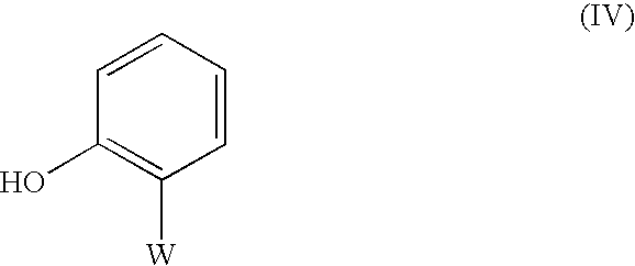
C1=CC=CC(O)=C1[W]
